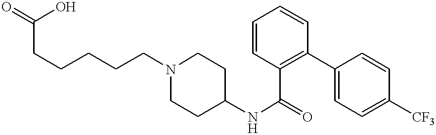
N1(CCCCCC(=O)O)CCC(NC(=O)C2=C(C3=CC=C([CF3])C=C3)C=CC=C2)CC1
